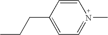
C1=CC(CCC)=CC=N1C
